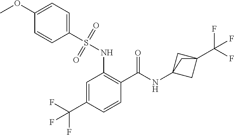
C1=C(C(F)(F)F)C=CC(C(=O)NC23CC(C(F)(F)F)(C2)C3)=C1NS(C1=CC=C(OC)C=C1)(=O)=O
